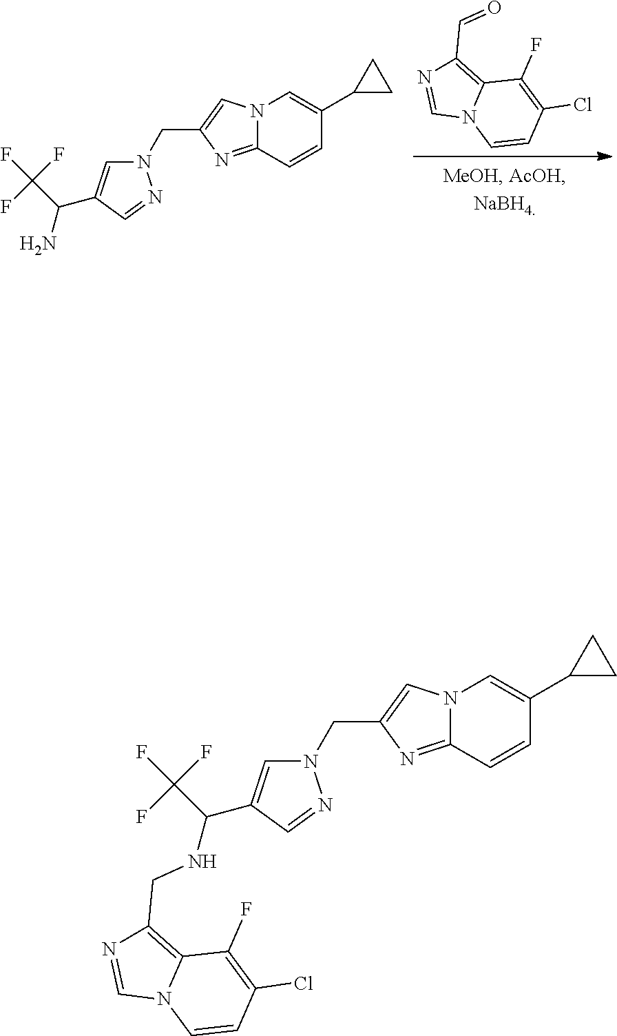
C1=NC(C=O)=C2N1C=CC(Cl)=C2F.N12C(=NC(CN3C=C(C(C(F)(F)F)N)C=N3)=C1)C=CC(C1CC1)=C2.C1=C(C(NCC2=C3N(C=N2)C=CC(Cl)=C3F)C(F)(F)F)C=NN1CC1=CN2C(=N1)C=CC(C1CC1)=C2
